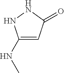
C1(NC)=CC(=O)NN1
